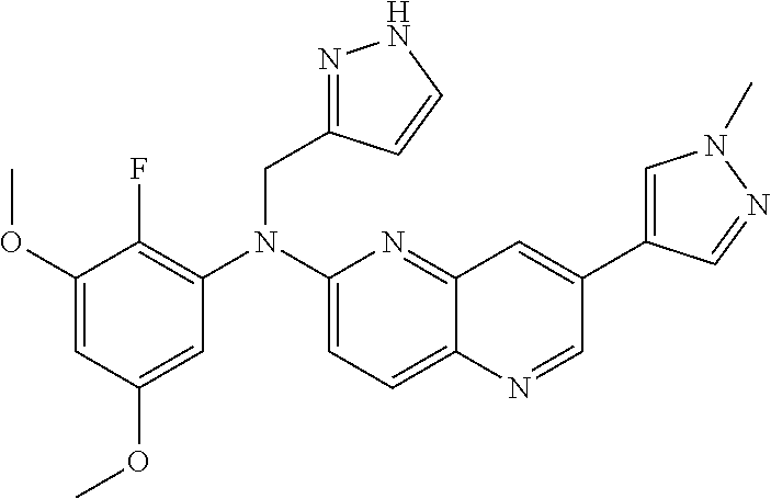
C1(N(CC2=NNC=C2)C2=C(F)C(OC)=CC(OC)=C2)=CC=C2C(=N1)C=C(C1=CN(C)N=C1)C=N2
